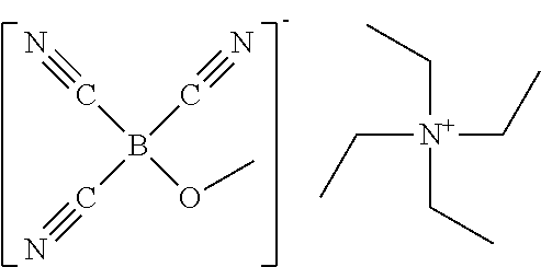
C(B(OC)(C#N)C#N)#N.C([N+](CC)(CC)CC)C
